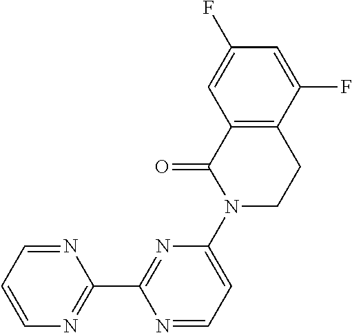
N1(C2=CC=NC(C3=NC=CC=N3)=N2)CCC2=C(C1=O)C=C(F)C=C2F
